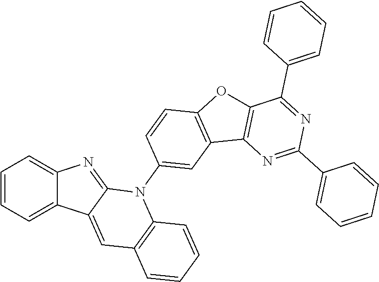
C1=CC=C2C(=C1)N=C1C2=CC2=C(N1C1=CC3=C(C=C1)OC1=C3N=C(C3=CC=CC=C3)N=C1C1=CC=CC=C1)C=CC=C2
